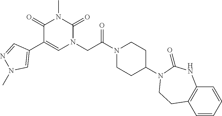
C1(C2=CN(CC(N3CCC(N4C(=O)NC5=C(C=CC=C5)CC4)CC3)=O)C(=O)N(C)C2=O)=CN(C)N=C1
